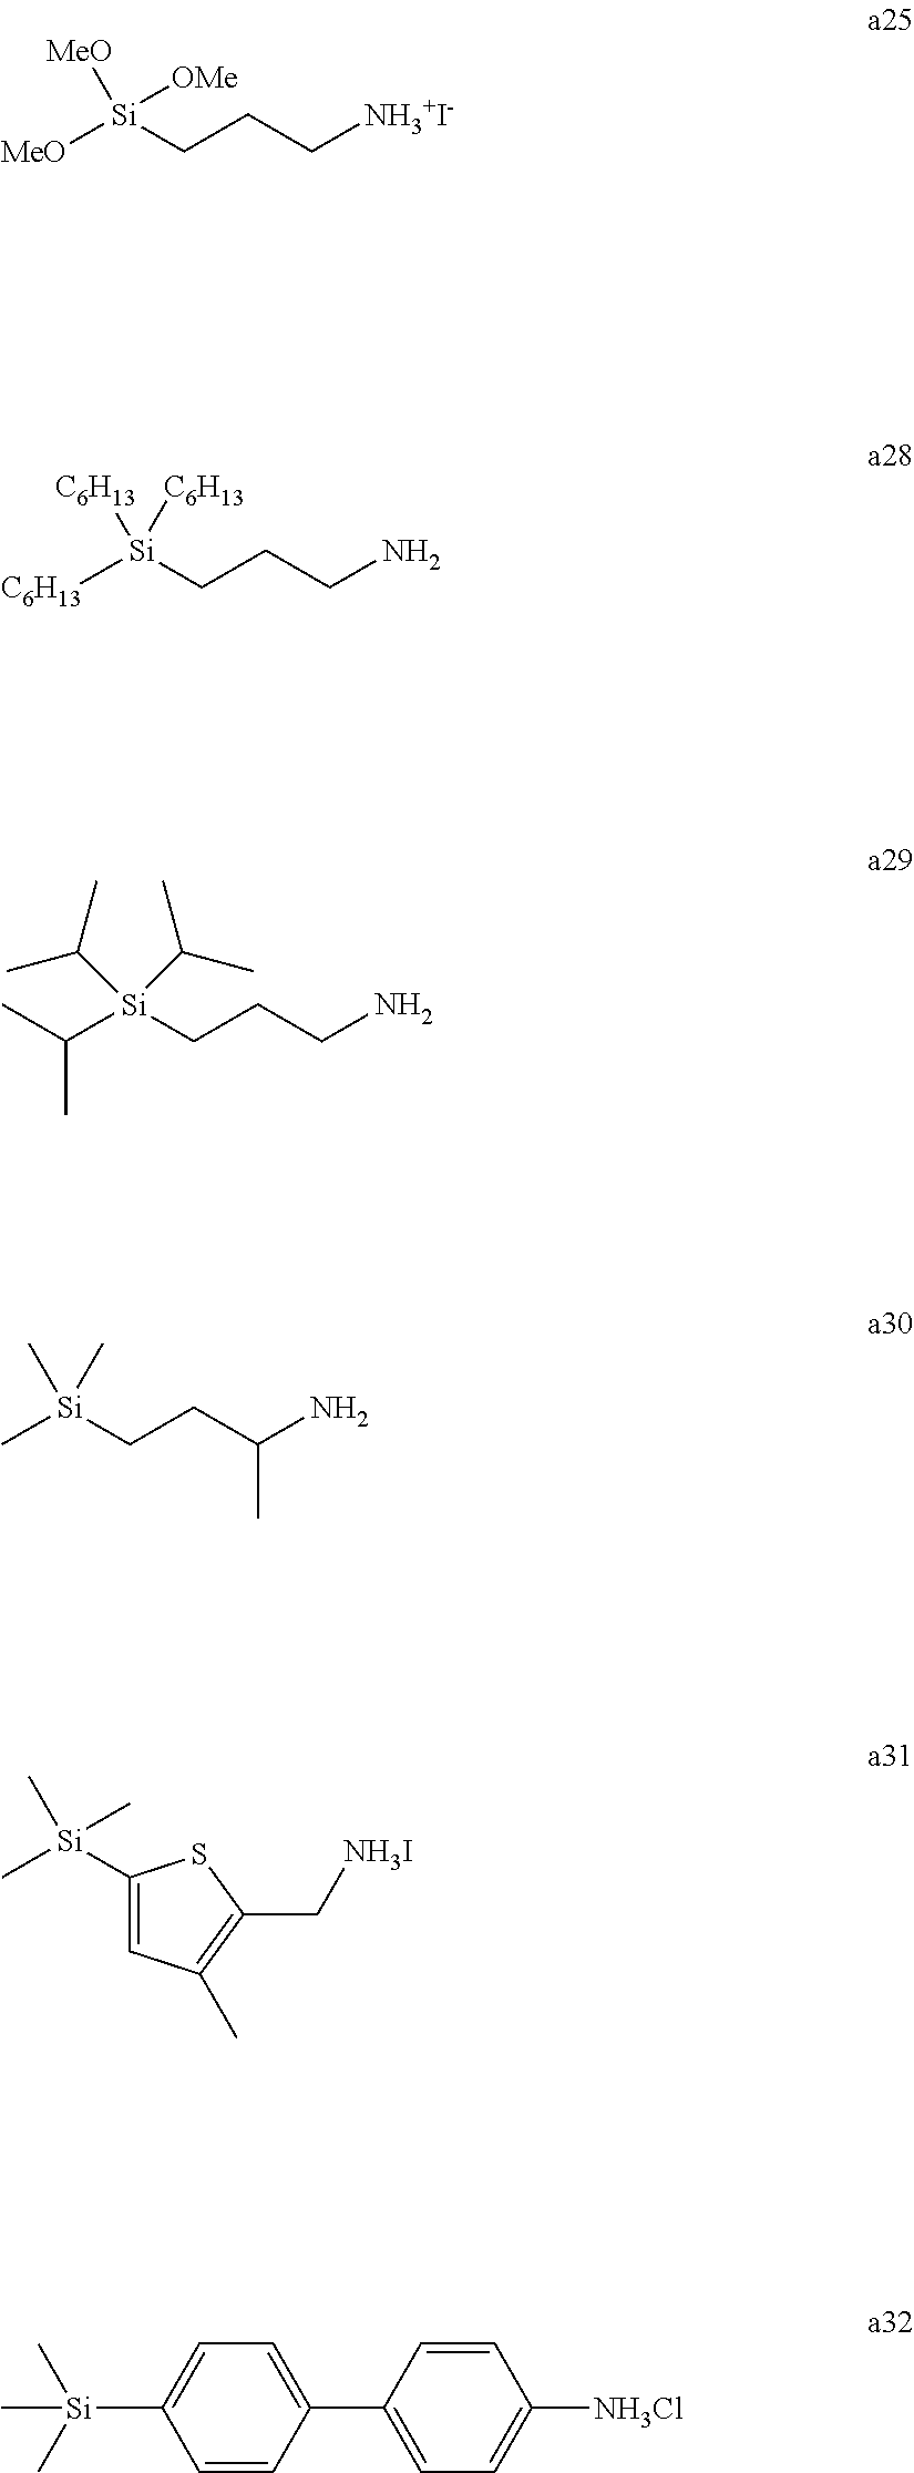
[MeO][Si](CCC[NH3+I-])([OMe])[MeO].[C6H13][Si](CCCN)([C6H13])[C6H13].C(C)(C)[Si](CCCN)(C(C)C)C(C)C.C[Si](CCC(N)C)(C)C.C1([Si](C)(C)C)=CC(C)=C(C[NH3I])S1.C1=C(C2=CC=C([Si](C)(C)C)C=C2)C=CC([NH3Cl])=C1
